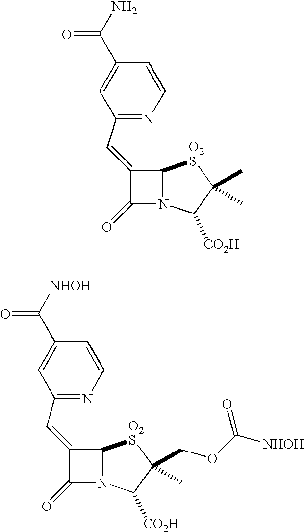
C(=C1C(=O)N2C1[O2S]C(C)(C)C2[CO2H])C1=NC=CC(C(=O)N)=C1.C(=C1C(=O)N2C1[O2S]C(COC([NHOH])=O)(C)C2[CO2H])C1=NC=CC(C(=O)[NHOH])=C1
